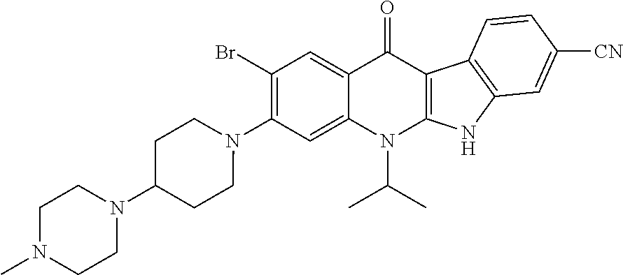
N1(C2=C(Br)C=C3C(=C2)N(C(C)C)C2=C(C3=O)C3=C(N2)C=C([CN])C=C3)CCC(N2CCN(C)CC2)CC1
